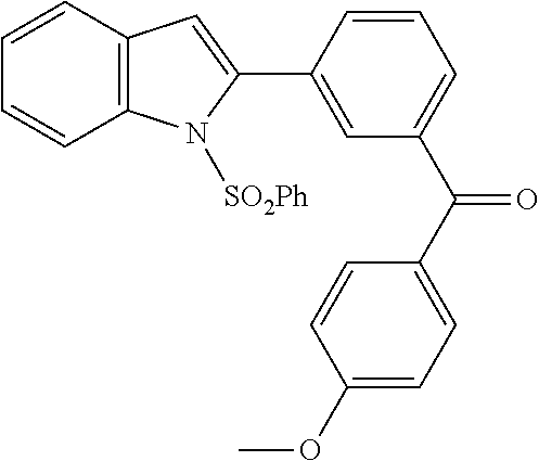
C12=C(C=CC=C1)C=C(C1=CC(C(C3=CC=C(OC)C=C3)=O)=CC=C1)N2[SO2Ph]
